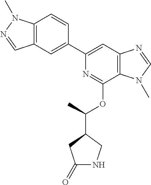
N1=C(OC(C)C2CNC(=O)C2)C2=C(C=C1C1=CC3=C(C=C1)N(C)N=C3)N=CN2C
